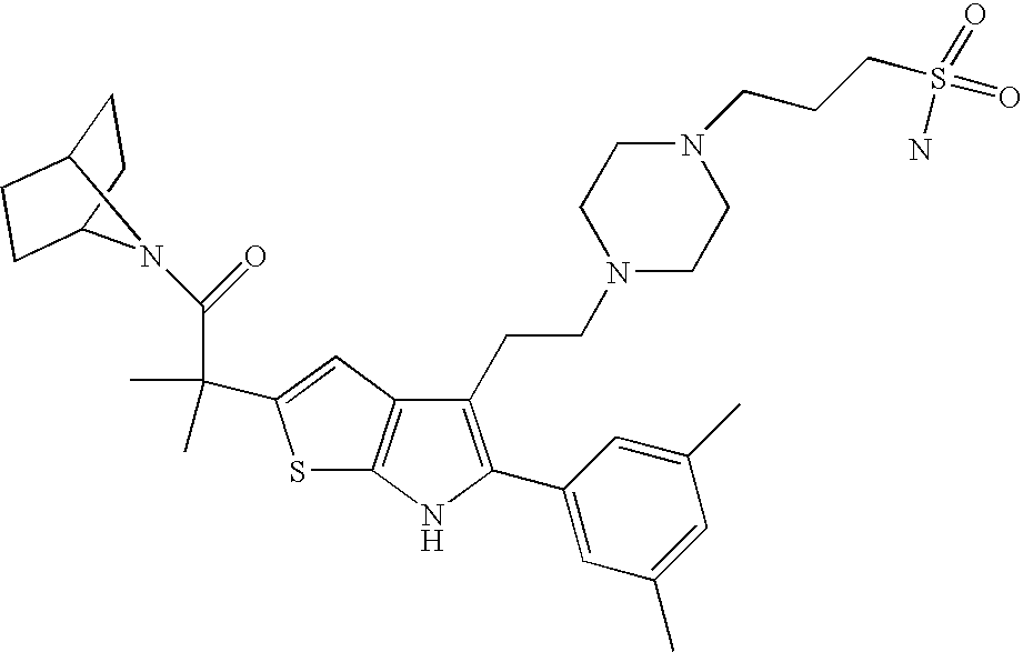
C1C2CCC(C1)N2C(=O)C(C1=CC2=C(S1)NC(C1=CC(C)=CC(C)=C1)=C2CCN1CCN(CCCS(=O)(N)=O)CC1)(C)C
